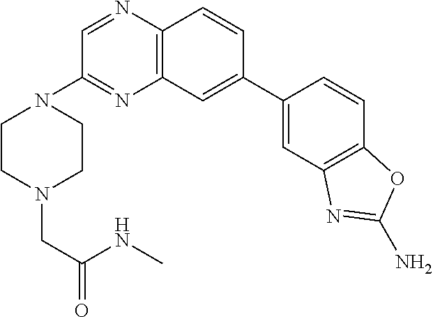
C12=C(C=C(C3=CC4=C(C=C3)OC(N)=N4)C=C1)N=C(N1CCN(CC(NC)=O)CC1)C=N2
